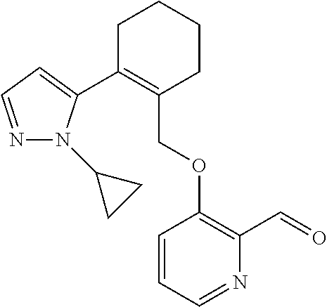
C1C(C2=CC=NN2C2CC2)=C(COC2=C(C=O)N=CC=C2)CCC1
